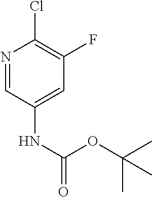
N1=CC(NC(=O)OC(C)(C)C)=CC(F)=C1Cl
